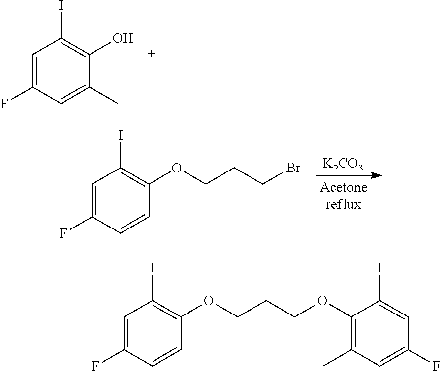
C1=C(F)C=C(C)C(O)=C1I.[K2CO3].C1=C(F)C=CC(OCCCBr)=C1I.C1=C(F)C=CC(OCCCOC2=C(C)C=C(F)C=C2I)=C1I
